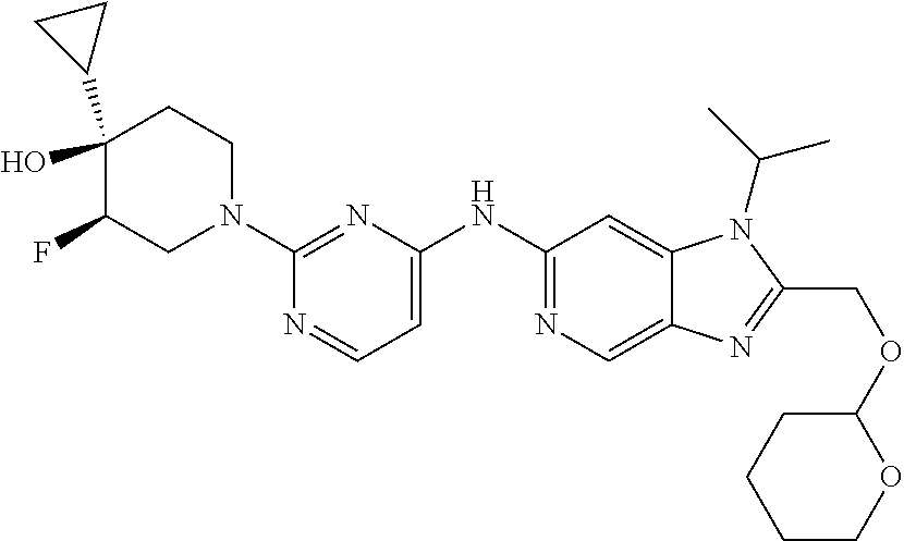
C1(O)(C2CC2)C(F)CN(C2=NC(NC3=NC=C4C(=C3)N(C(C)C)C(COC3CCCCO3)=N4)=CC=N2)CC1
